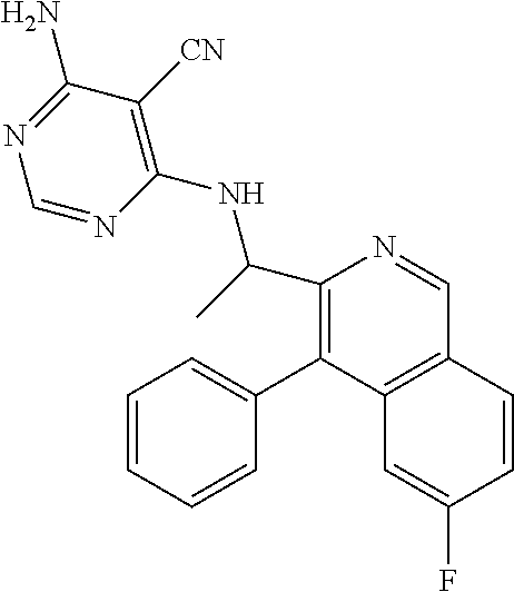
C1(C(NC2=C([CN])C(N)=NC=N2)C)=C(C2=CC=CC=C2)C2=C(C=N1)C=CC(F)=C2
